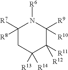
C1([R7])([R8])CC([R13])([R14])C([R11])([R12])C([R9])([R10])N1[R6]
